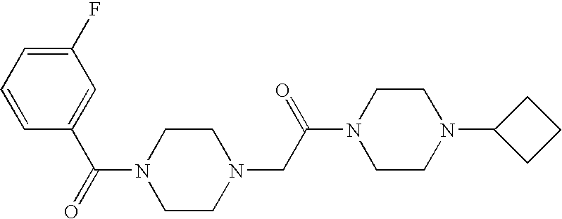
N1(C(C2=CC(F)=CC=C2)=O)CCN(CC(N2CCN(C3CCC3)CC2)=O)CC1
